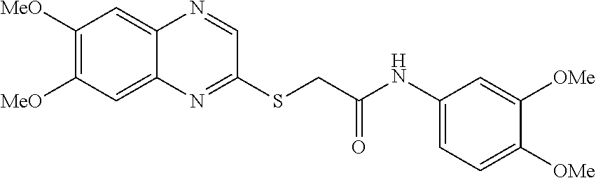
C1([MeO])=C([MeO])C=C2C(=C1)N=CC(SCC(NC1=CC=C([OMe])C([OMe])=C1)=O)=N2
